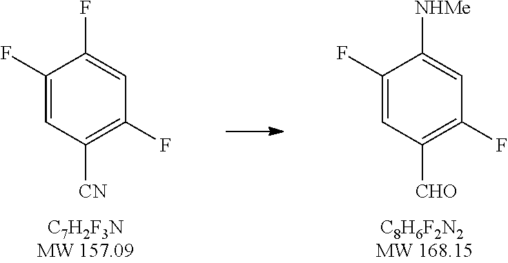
C1(F)=CC([CN])=C(F)C=C1F.C1(F)=CC([CHO])=C(F)C=C1[NHMe]
